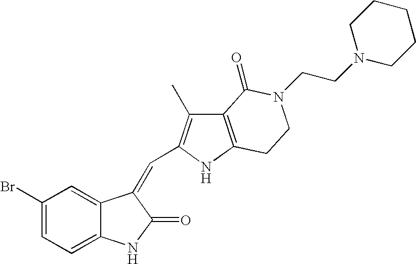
C1(Br)=CC=C2C(=C1)C(=CC1=C(C)C3=C(N1)CCN(CCN1CCCCC1)C3=O)C(=O)N2
